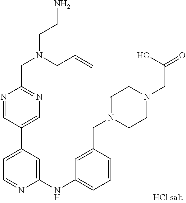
N1=CC(C2=CC=NC(NC3=CC=CC(CN4CCN(CC(=O)O)CC4)=C3)=C2)=CN=C1CN(CCN)CC=C
